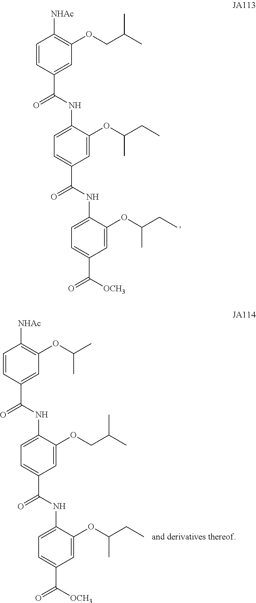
C1=CC(C(NC2=CC=C(C(NC3=CC=C(C(=O)[OCH3])C=C3OC(CC)C)=O)C=C2OC(CC)C)=O)=CC(OCC(C)C)=C1[NHAc].C1=CC(C(NC2=CC=C(C(NC3=CC=C(C(=O)[OCH3])C=C3OC(CC)C)=O)C=C2OCC(C)C)=O)=CC(OC(C)C)=C1[NHAc]
